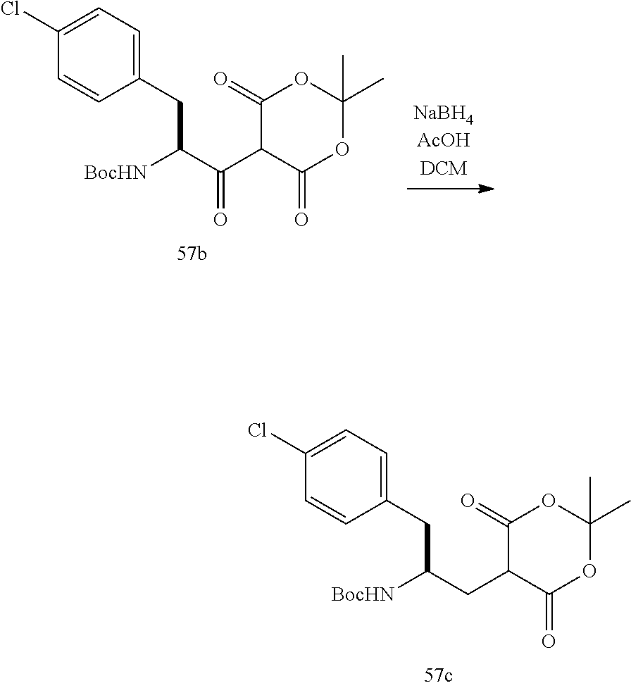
C1(CC(CC2C(=O)OC(C)(C)OC2=O)[BocHN])=CC=C(Cl)C=C1.C1(CC(C(C2C(=O)OC(C)(C)OC2=O)=O)[BocHN])=CC=C(Cl)C=C1
